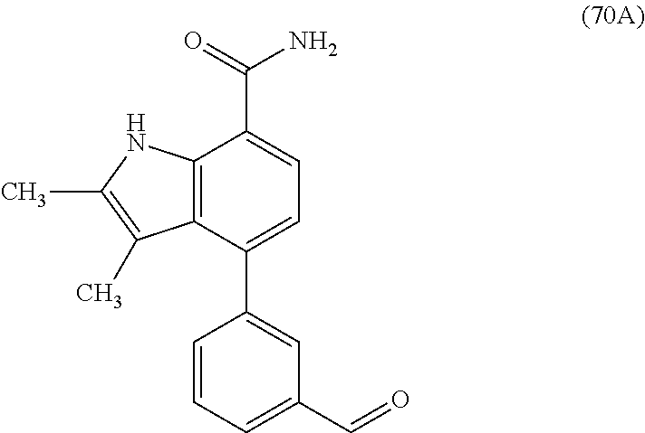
C12=C(C(C3=CC(C=O)=CC=C3)=CC=C1C(=O)N)C(C)=C(C)N2
